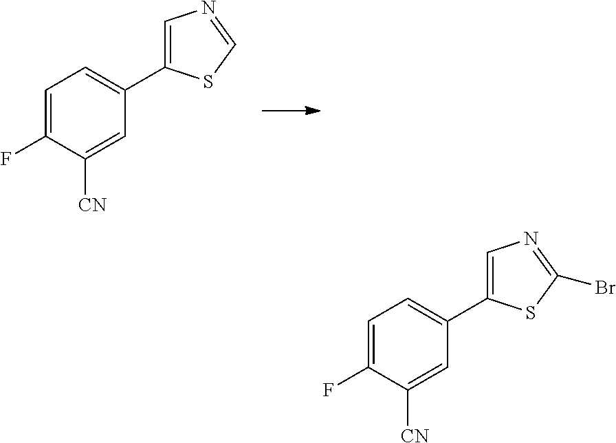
C1=C(C2=CC=C(F)C([CN])=C2)SC=N1.C1=C(C2=CC=C(F)C([CN])=C2)SC(Br)=N1
